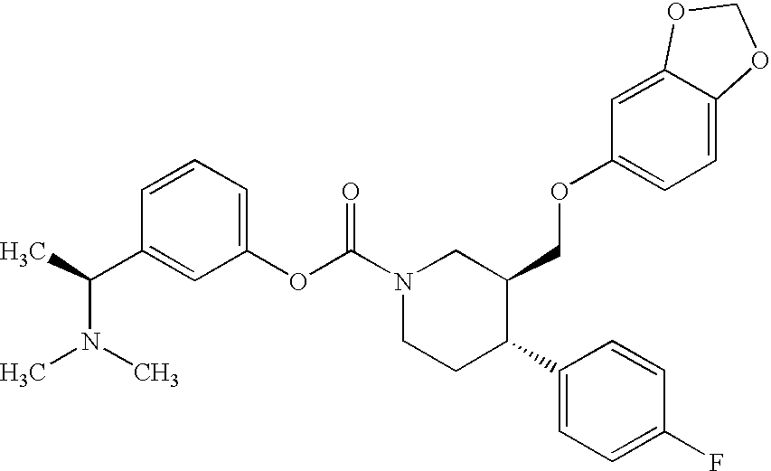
C1=CC=C(OC(N2CCC(C3=CC=C(F)C=C3)C(COC3=CC=C4C(=C3)OCO4)C2)=O)C=C1C(C)N(C)C
